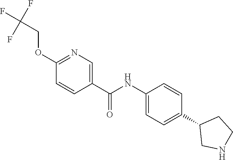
C1(NC(C2=CN=C(OCC(F)(F)F)C=C2)=O)=CC=C(C2CNCC2)C=C1
